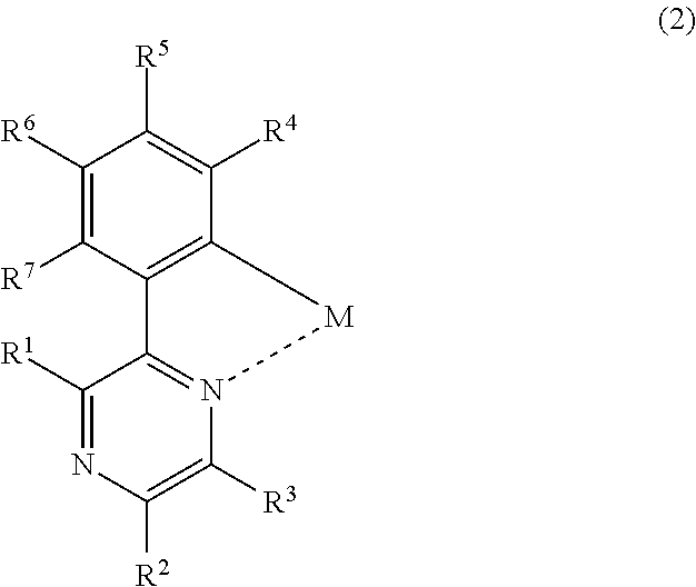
C1([R1])=NC([R2])=C([R3])N2=C1C1=C(C([R4])=C([R5])C([R6])=C1[R7])[M]2
